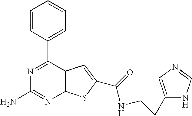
N1=C(C2=CC=CC=C2)C2=C(N=C1N)SC(C(=O)NCCC1=CN=CN1)=C2
